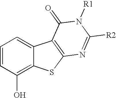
C1=CC(O)=C2C(=C1)C1=C(S2)N=C([R2])N([R1])C1=O
